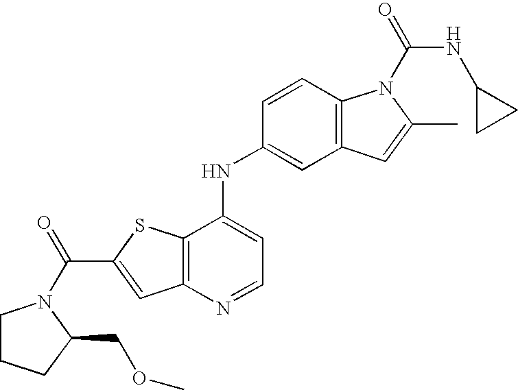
C12=C(C(NC3=CC4=C(C=C3)N(C(=O)NC3CC3)C(C)=C4)=CC=N1)SC(C(=O)N1CCCC1COC)=C2
